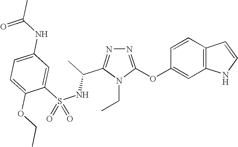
N1=C(OC2=CC3=C(C=C2)C=CN3)N(CC)C(C(C)NS(C2=CC(NC(C)=O)=CC=C2OCC)(=O)=O)=N1
